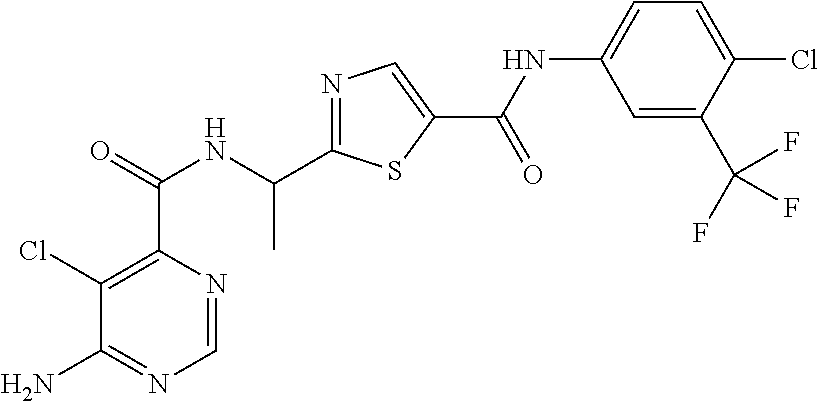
C1(Cl)=C(C(=O)NC(C2=NC=C(C(NC3=CC=C(Cl)C(C(F)(F)F)=C3)=O)S2)C)N=CN=C1N
